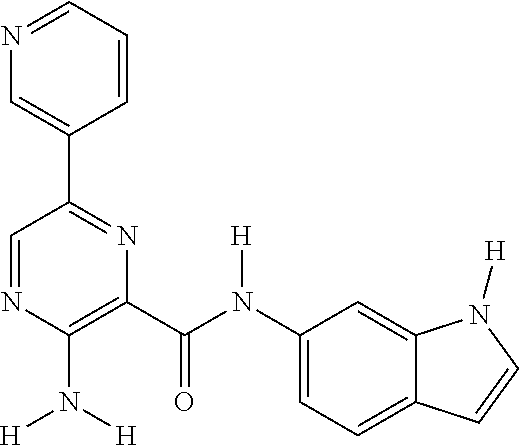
C1=CC(C2=NC(C(N(C3=CC=C4C(=C3)N([H])C=C4)[H])=O)=C(N([H])[H])N=C2)=CN=C1
